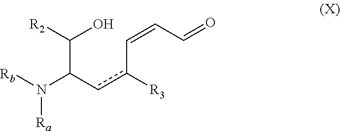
[R2]C(C(N([Rb])[Ra])cc(C=CC=O)[R3])O
